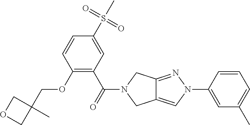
O(C1=C(C(=O)N2CC3=CN(C4=CC(C)=CC=C4)N=C3C2)C=C(S(C)(=O)=O)C=C1)CC1(C)COC1
